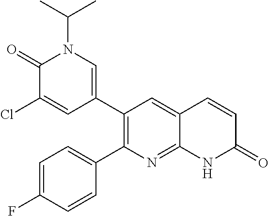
C1(=O)C(Cl)=CC(C2=C(C3=CC=C(F)C=C3)N=C3C(=C2)C=CC(=O)N3)=CN1C(C)C
